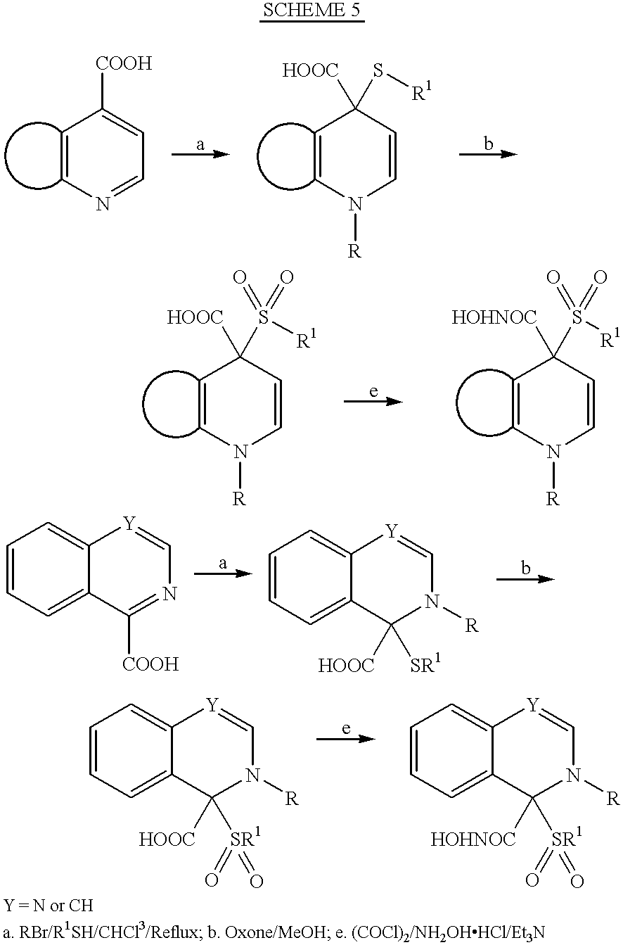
C1=CN=CC=C1[COOH].C1=CN([R])C=CC1([HOOC])S[R1].C1=CN([R])C=CC1([HOOC])S([R1])(=O)=O.C1=CN([R])C=CC1([HOHNOC])S([R1])(=O)=O.C1=CC=C2C(=C1)[Y]=CN=C2[COOH].C1=CC=C2C(=C1)[Y]=CN([R])C2([SR1])[HOOC].C1=CC=C2C(=C1)[Y]=CN([R])C2([SR1](=O)=O)[HOOC].C1=CC=C2C(=C1)[Y]=CN([R])C2([SR1](=O)=O)[HOHNOC]
